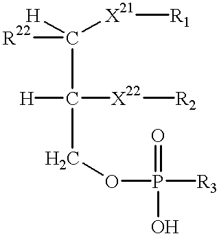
C([X21][R1])(C([H])([X22][R2])COP([R3])(=O)O)([H])[R22]
